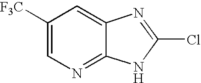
C1([F3C])=CN=C2C(=C1)N=C(Cl)N2
